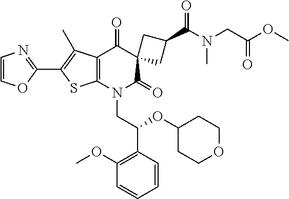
C1=COC(C2=C(C)C3=C(S2)N(CC(OC2CCOCC2)C2=C(OC)C=CC=C2)C(=O)C2(C3=O)CC(C(N(CC(OC)=O)C)=O)C2)=N1
